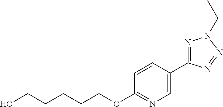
C(CCCCOC1=NC=C(C2=NN(CC)N=N2)C=C1)O
